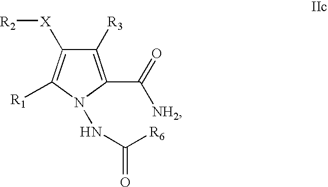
C1([R3])=C(C([NH2])=O)N(NC([R6])=O)C([R1])=C1[X][R2]
